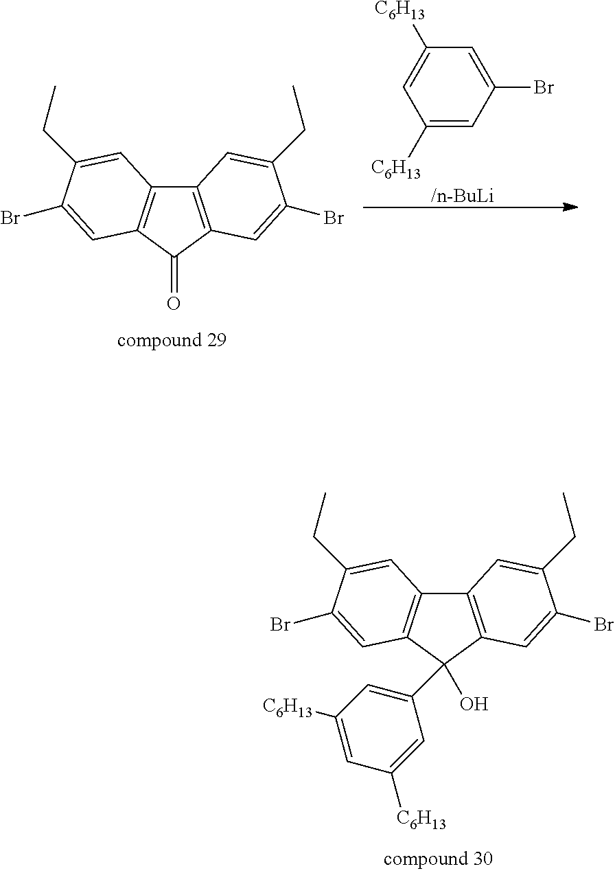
C12=C(C(O)(C3=CC([C6H13])=CC([C6H13])=C3)C3=C1C=C(CC)C(Br)=C3)C=C(Br)C(CC)=C2.C12=C(C(=O)C3=C1C=C(CC)C(Br)=C3)C=C(Br)C(CC)=C2.C1([C6H13])=CC(Br)=CC([C6H13])=C1
